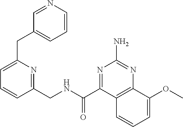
C1(CNC(C2=NC(N)=NC3=C2C=CC=C3OC)=O)=NC(CC2=CC=CN=C2)=CC=C1
